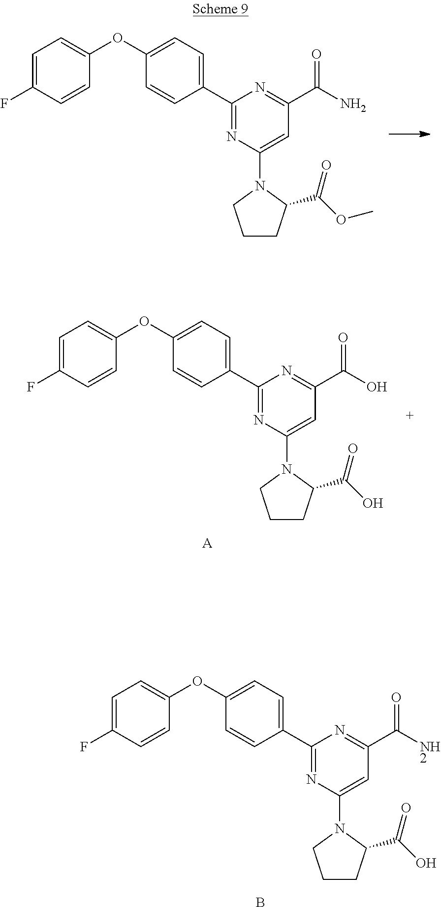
C1(C2=CC=C(OC3=CC=C(F)C=C3)C=C2)=NC(N2CCCC2C(O)=O)=CC(C(N)=O)=N1.B.C1(C2=CC=C(OC3=CC=C(F)C=C3)C=C2)=NC(N2CCCC2C(OC)=O)=CC(C(N)=O)=N1.C1(C2=CC=C(OC3=CC=C(F)C=C3)C=C2)=NC(N2CCCC2C(O)=O)=CC(C(O)=O)=N1.[A]
